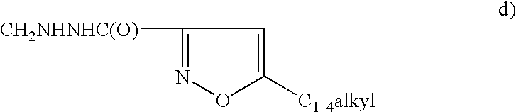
C1=C([C14alkyl])ON=C1[CH2NHNHC(O)]
